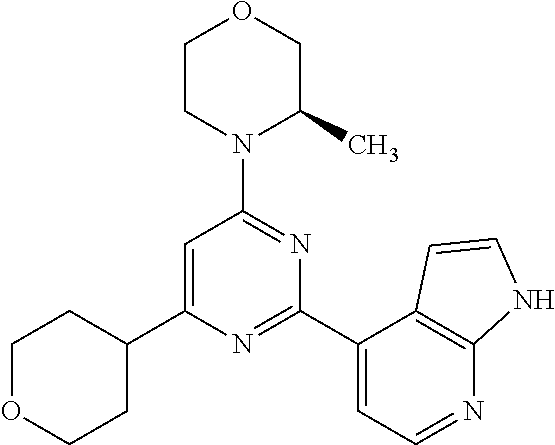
C1=C(C2CCOCC2)N=C(C2=CC=NC3=C2C=CN3)N=C1N1C(C)COCC1
